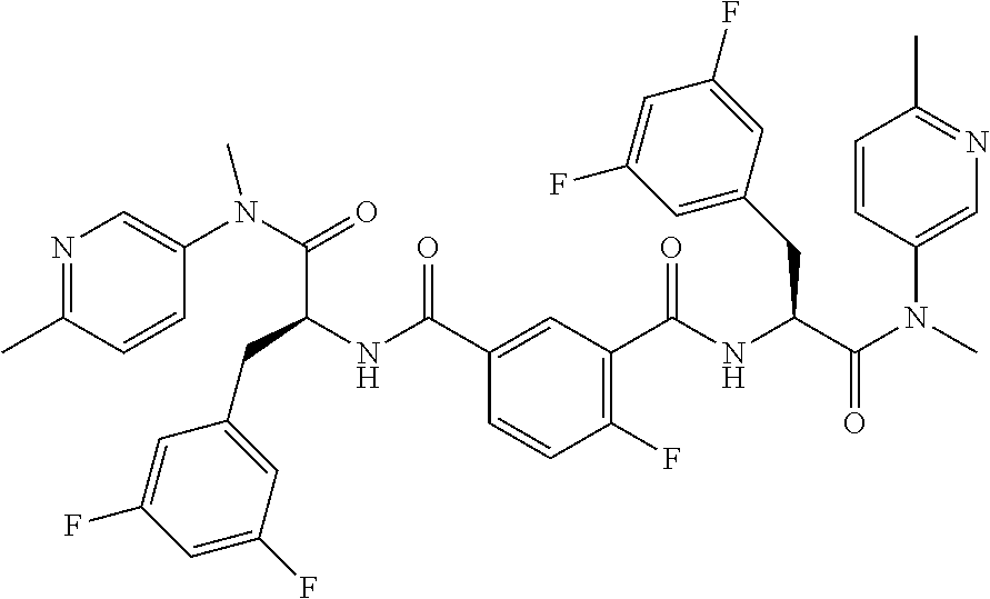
C1(C(=O)NC(C(N(C2=CN=C(C)C=C2)C)=O)CC2=CC(F)=CC(F)=C2)=CC(C(NC(C(N(C)C2=CN=C(C)C=C2)=O)CC2=CC(F)=CC(F)=C2)=O)=C(F)C=C1
